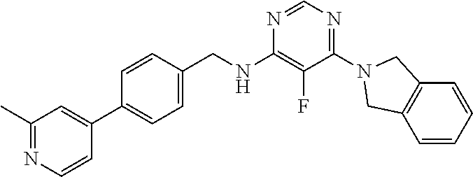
N1=CN=C(N2CC3=C(C=CC=C3)C2)C(F)=C1NCC1=CC=C(C2=CC(C)=NC=C2)C=C1
